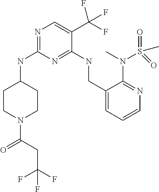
N1=C(NC2CCN(C(CC(F)(F)F)=O)CC2)N=C(NCC2=CC=CN=C2N(C)S(=O)(C)=O)C(C(F)(F)F)=C1
